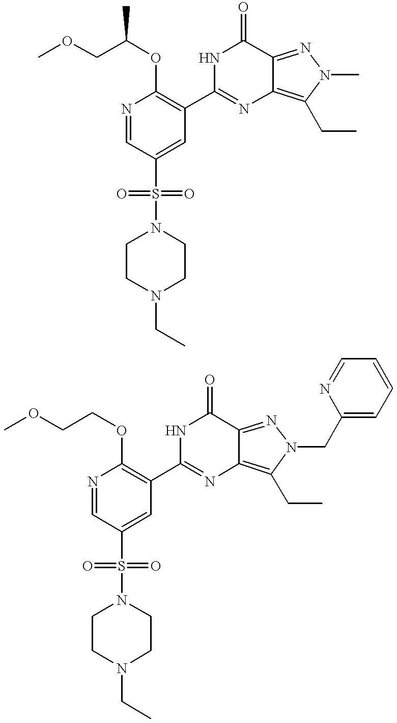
N1=CC(S(=O)(=O)N2CCN(CC)CC2)=CC(C2=NC3=C(CC)N(C)N=C3C(=O)N2)=C1OC(C)COC.N1=CC(S(=O)(=O)N2CCN(CC)CC2)=CC(C2=NC3=C(CC)N(CC4=CC=CC=N4)N=C3C(=O)N2)=C1OCCOC
